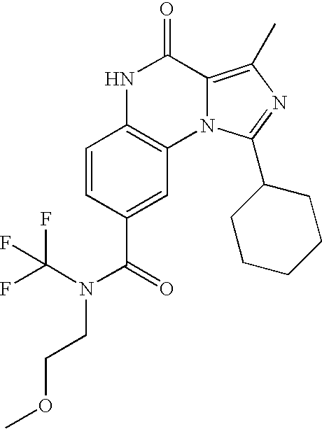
C1=CC(C(=O)N(C(F)(F)F)CCOC)=CC2=C1NC(=O)C1=C(C)N=C(C3CCCCC3)N21
